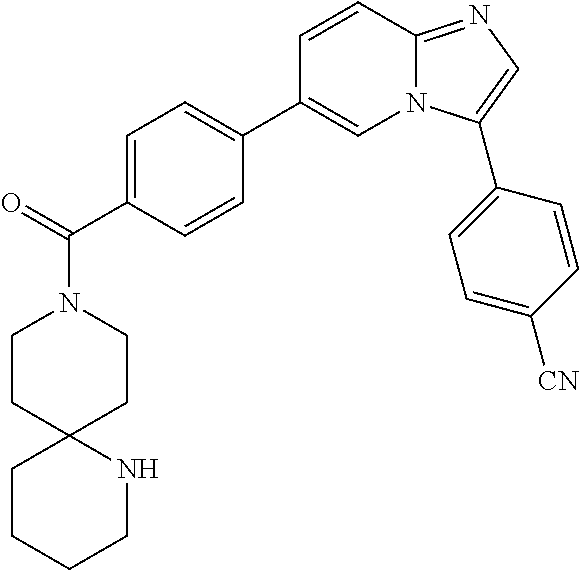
N1(C(=O)C2=CC=C(C3=CN4C(=NC=C4C4=CC=C([CN])C=C4)C=C3)C=C2)CCC2(CC1)CCCCN2
